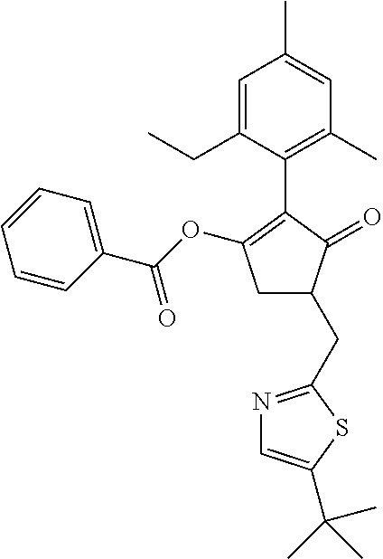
C1=C(C)C=C(CC)C(C2=C(OC(C3=CC=CC=C3)=O)CC(CC3=NC=C(C(C)(C)C)S3)C2=O)=C1C
